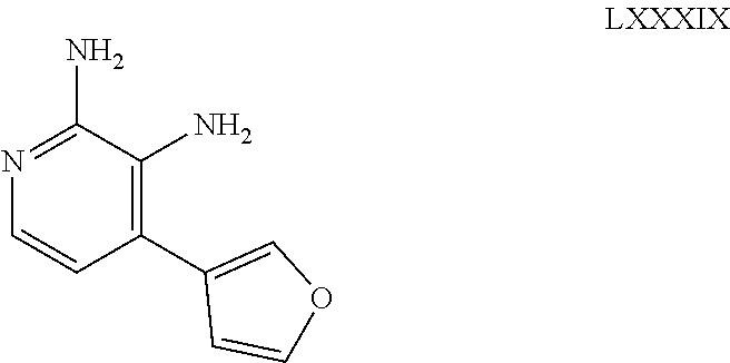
C1(C2=C(N)C(N)=NC=C2)=COC=C1
